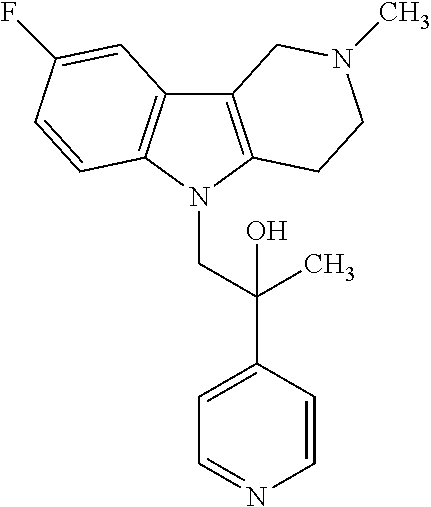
C12=C(N(CC(C3=CC=NC=C3)(C)O)C3=C1C=C(F)C=C3)CCN(C)C2
